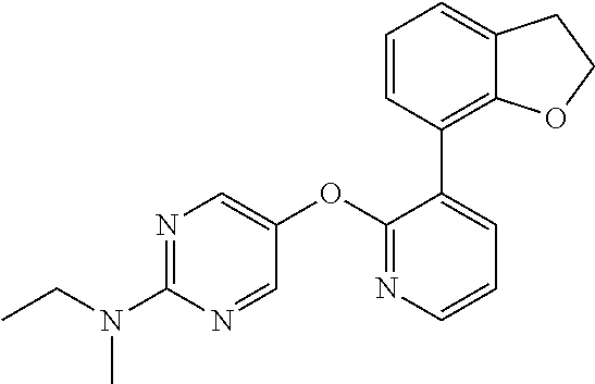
N1=C(N(CC)C)N=CC(OC2=NC=CC=C2C2=C3C(=CC=C2)CCO3)=C1
